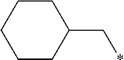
C1CC(C*)CCC1
